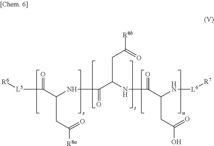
C(CC([R8a])=O)(C([L5][R6])=O)NC(=O)C(NC(C(N[L6][R7])CC(O)=O)=O)CC([R8b])=O
